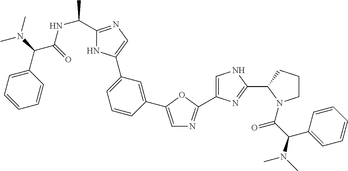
C1=CC(C2=CN=C(C3=CNC(C4N(C(=O)C(C5=CC=CC=C5)N(C)C)CCC4)=N3)O2)=CC(C2=CN=C(C(NC(=O)C(C3=CC=CC=C3)N(C)C)C)N2)=C1
